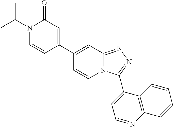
C1(C2=CC(=O)N(C(C)C)C=C2)=CC2=NN=C(C3=CC=NC4=C3C=CC=C4)N2C=C1
